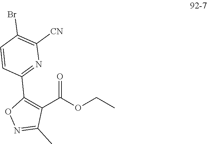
C1(C(OCC)=O)=C(C2=NC([CN])=C(Br)C=C2)ON=C1C
